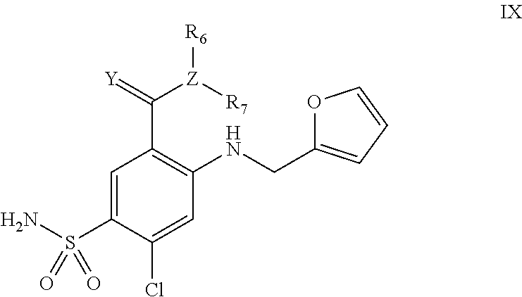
NS(C1=CC(C(=[Y])[Z]([R7])[R6])=C(NCC2=CC=CO2)C=C1Cl)(=O)=O
